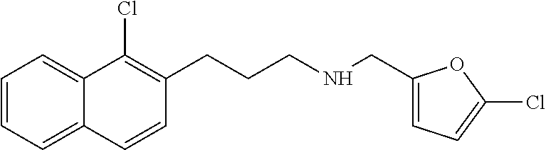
C1=CC=C2C(=C1)C(Cl)=C(CCCNCC1=CC=C(Cl)O1)C=C2
